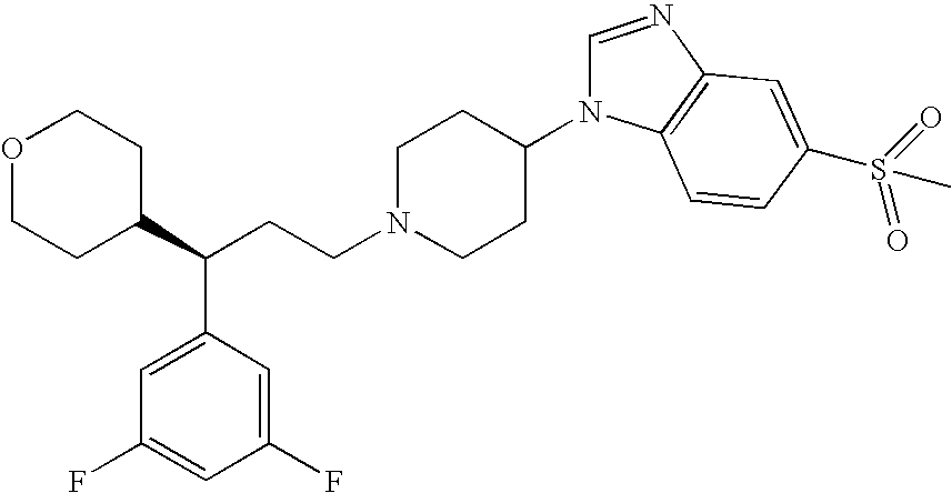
O1CCC(C(CCN2CCC(N3C=NC4=C3C=CC(S(C)(=O)=O)=C4)CC2)C2=CC(F)=CC(F)=C2)CC1
